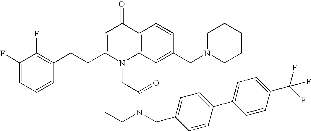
C1(F)=CC=CC(CCC2=CC(=O)C3=C(N2CC(N(CC2=CC=C(C4=CC=C(C(F)(F)F)C=C4)C=C2)CC)=O)C=C(CN2CCCCC2)C=C3)=C1F
